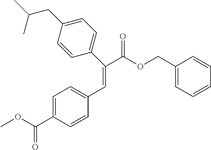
C1=C(C(OC)=O)C=CC(C=C(C(OCC2=CC=CC=C2)=O)C2=CC=C(CC(C)C)C=C2)=C1
